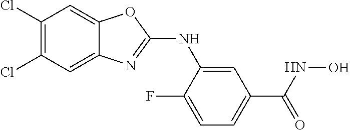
C1(Cl)=C(Cl)C=C2C(=C1)OC(NC1=CC(C(=O)NO)=CC=C1F)=N2
